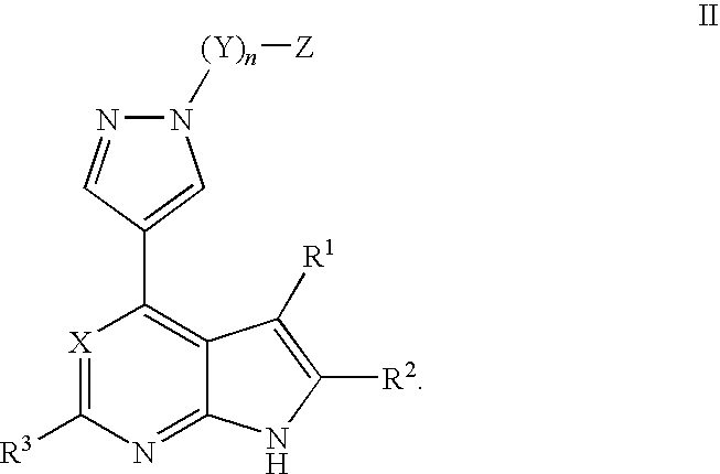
N1([(Y)n][Z])N=CC(C2=C3C(=NC([R3])=[X]2)NC([R2])=C3[R1])=C1
